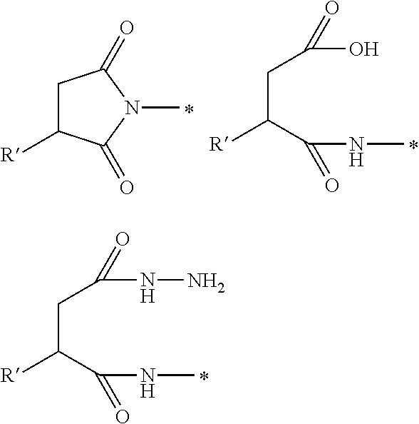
C1C([R])C(=O)N(C)C1=O.C(C([R])C(NC)=O)C(O)=O.C(C([R])C(NC)=O)C(NN)=O
